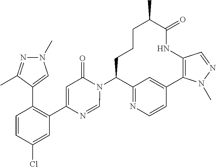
C1C(N2C(=O)C=C(C3=C(C4=CN(C)N=C4C)C=CC(Cl)=C3)N=C2)C2=NC=CC(=C2)C2=C(C=NN2C)NC(=O)C(C)CC1
